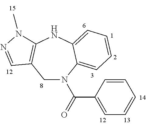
C1=CC(C(N2CC3=C(NC4=CC=CC=C24)N(C)N=C3)=O)=CC=C1
